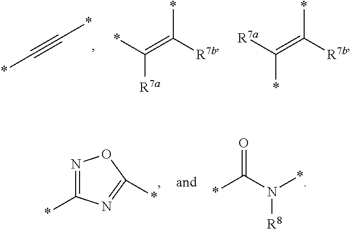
[R7a]C(*)=C(*)[R7b].*C([R7a])=C(*)[R7b].C(#C*)*.*N([R8])C(=O)*.N1=C(*)N=C(*)O1
